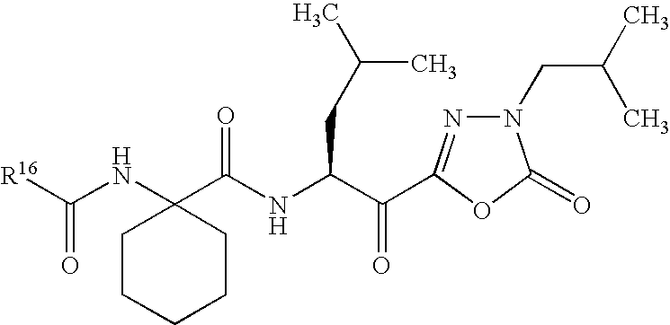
N1(CC(C)C)N=C(C(C(NC(C2(NC([R16])=O)CCCCC2)=O)CC(C)C)=O)OC1=O
